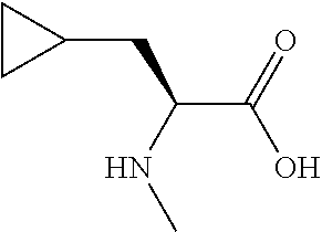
C(C(NC)CC1CC1)(O)=O
